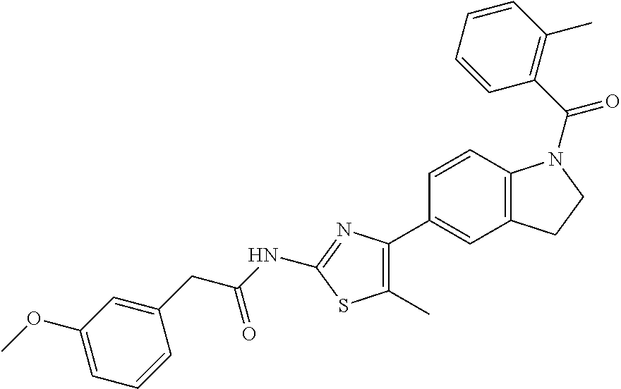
C1(OC)=CC=CC(CC(NC2=NC(C3=CC4=C(C=C3)N(C(C3=C(C)C=CC=C3)=O)CC4)=C(C)S2)=O)=C1
